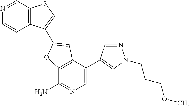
C12=C(C(C3=CN(CCCOC)N=C3)=CN=C1N)C=C(C1=CSC3=C1C=CN=C3)O2
